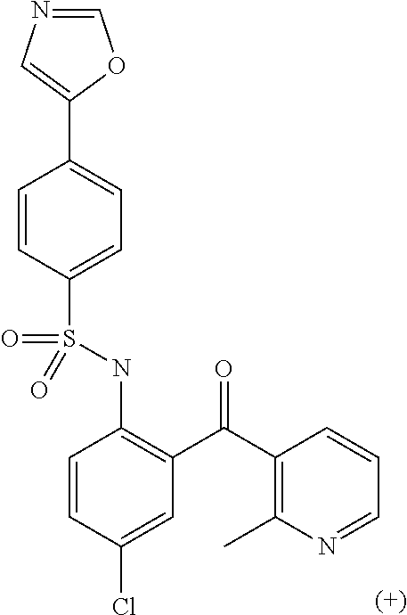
C1=CC(S(NC2=C(C(=O)C3=C(C)N=CC=C3)C=C(Cl)C=C2)(=O)=O)=CC=C1C1=CN=CO1
